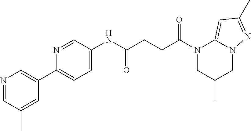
N1=CC(C)=CC(C2=CC=C(NC(CCC(N3CC(C)CN4C3=CC(C)=N4)=O)=O)C=N2)=C1
